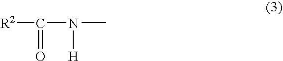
[R2]C(N(C)[H])=O
